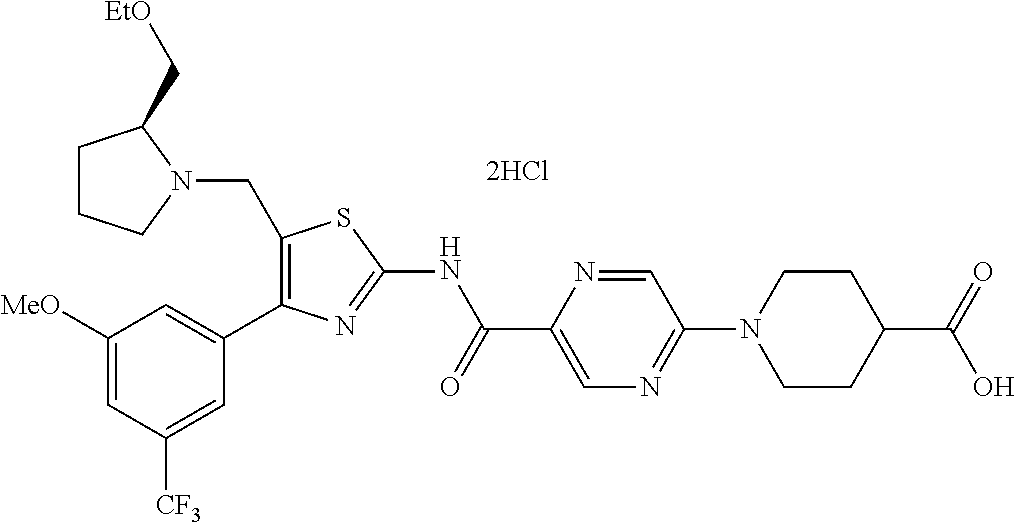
C1=C([MeO])C=C(C2=C(CN3CCCC3C[EtO])SC(NC(C3=CN=C(N4CCC(C(=O)O)CC4)C=N3)=O)=N2)C=C1[CF3]
